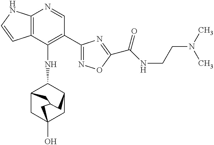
C12=C(C(NC3C4CC5(O)CC3CC(C4)C5)=C(C3=NOC(C(=O)NCCN(C)C)=N3)C=N1)C=CN2
